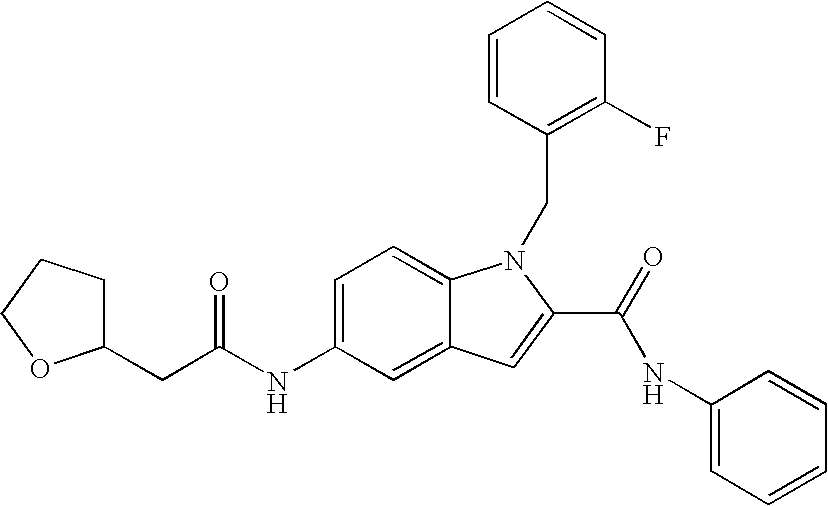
C1(NC(CC2CCCO2)=O)=CC=C2C(=C1)C=C(C(=O)NC1=CC=CC=C1)N2CC1=C(F)C=CC=C1
